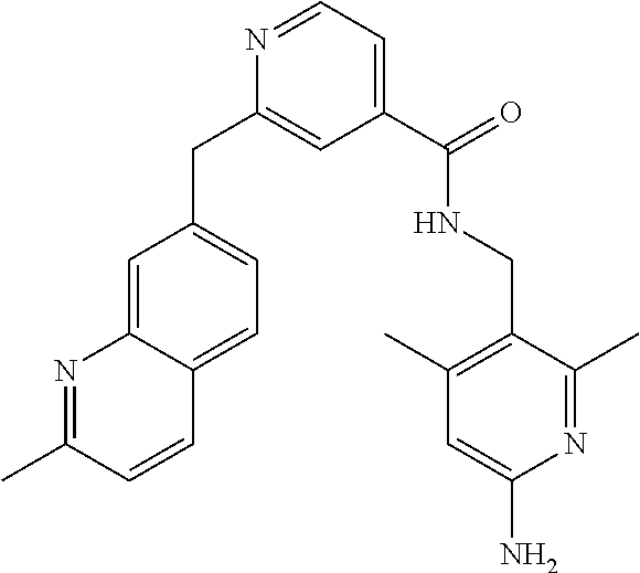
N1=CC=C(C(NCC2=C(C)C=C(N)N=C2C)=O)C=C1CC1=CC=C2C(=C1)N=C(C)C=C2
